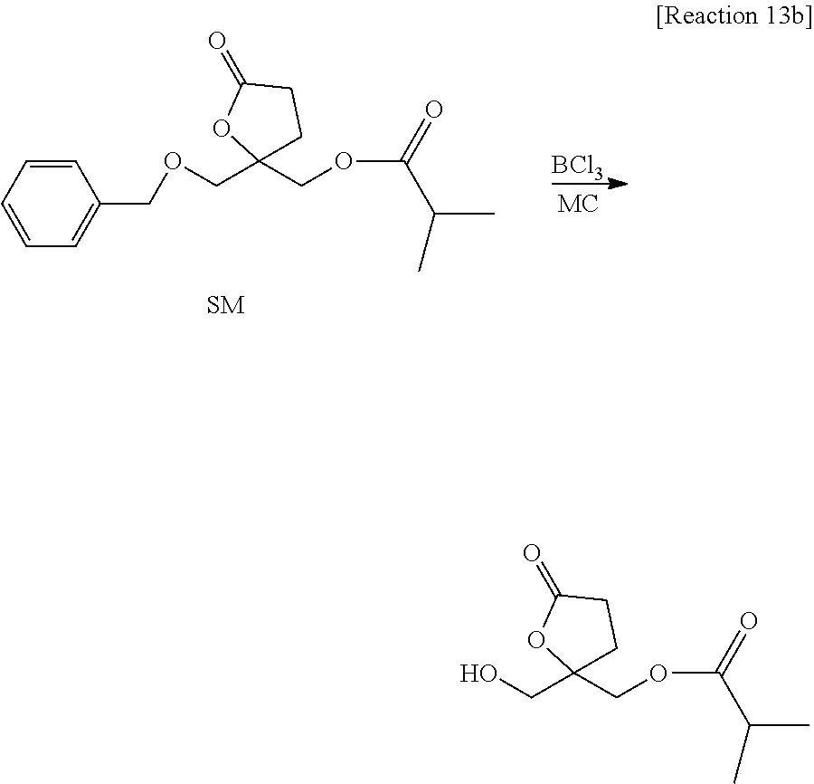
[BCl3].C1=CC=CC(COCC2(COC(C(C)C)=O)CCC(=O)O2)=C1.OCC1(COC(C(C)C)=O)CCC(=O)O1
